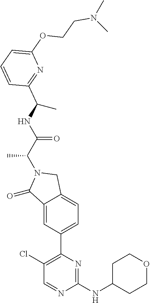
C1(=O)C2=CC(C3=C(Cl)C=NC(NC4CCOCC4)=N3)=CC=C2CN1C(C(NC(C1=NC(OCCN(C)C)=CC=C1)C)=O)C
